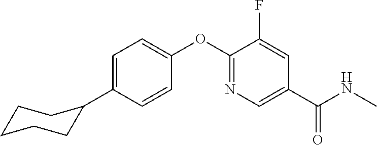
C1=C(C2CCCCC2)C=CC(OC2=NC=C(C(NC)=O)C=C2F)=C1
